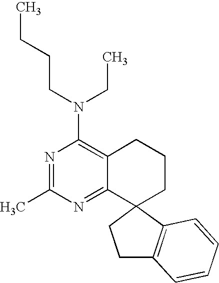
C(N(CC)C1=C2C(=NC(C)=N1)C1(CCC2)C2=C(CC1)C=CC=C2)CCC
